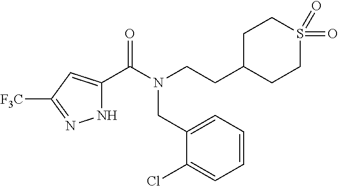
N1C(C(=O)N(CCC2CCS(=O)(=O)CC2)CC2=CC=CC=C2Cl)=CC([F3C])=N1
